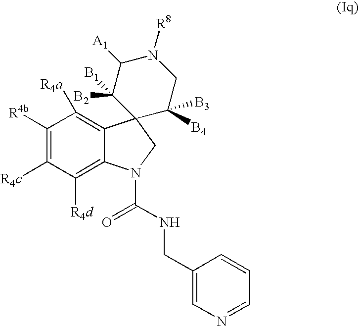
C1([R4b])=C([R4c])C([R4d])=C2C(=C1[R4a])C1(CN2C(NCC2=CN=CC=C2)=O)C([B4])([B3])CN([R8])C([A1])C1([B2])[B1]
